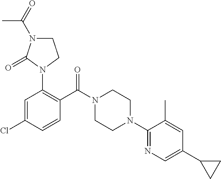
C1=C(Cl)C=CC(C(N2CCN(C3=NC=C(C4CC4)C=C3C)CC2)=O)=C1N1C(=O)N(C(=O)C)CC1
